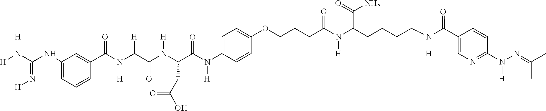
O(C1=CC=C(N(C(C(N(C(C(N([H])C(=O)C2=CC(NC(N([H])[H])=N[H])=CC=C2)[H])=O)[H])CC(O)=O)=O)[H])C=C1)CCCC(N(C(CCCCN(C(=O)C1=CN=C(N([H])N=C(C)C)C=C1)[H])C(N)=O)[H])=O
